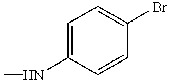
C1=C(NC)C=CC(Br)=C1
